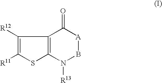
C1(=O)[A]BN([R13])C2=C1C([R12])=C([R11])S2
